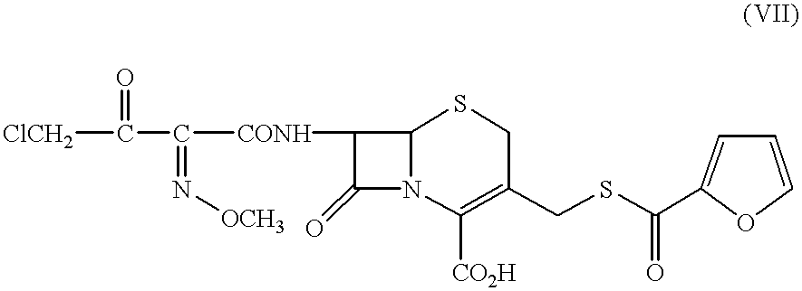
C([CONH]C1C(=O)N2C1SCC(CSC(C1=CC=CO1)=O)=C2[CO2H])(=N[OCH3])C([ClCH2])=O
